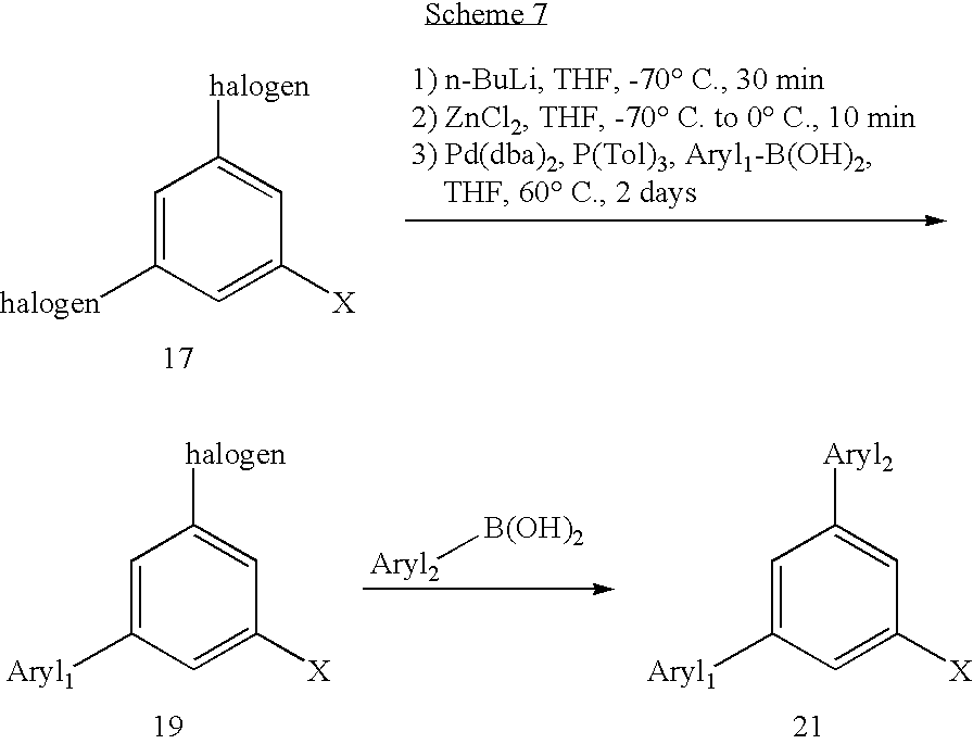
C1=C([halogen])C=C([X])C=C1[halogen].C1=C([Aryl1])C=C([X])C=C1[Aryl2].[Aryl2][B(OH)2].C1=C([Aryl1])C=C([X])C=C1[halogen]
